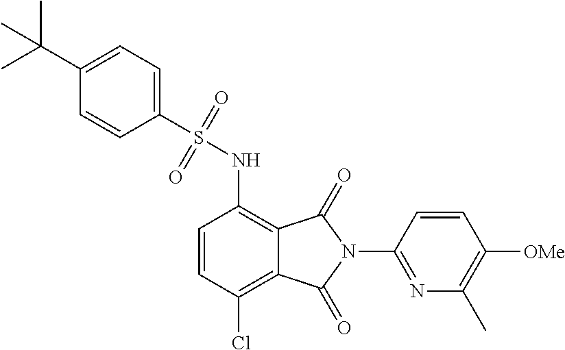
C1=CC(Cl)=C2C(=C1NS(=O)(=O)C1=CC=C(C(C)(C)C)C=C1)C(=O)N(C1=NC(C)=C([OMe])C=C1)C2=O
